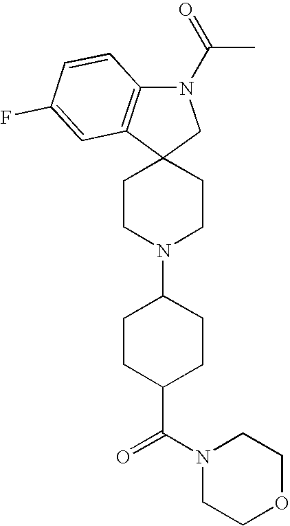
C1CN(C2CCC(C(N3CCOCC3)=O)CC2)CCC12CN(C(=O)C)C1=C2C=C(F)C=C1
